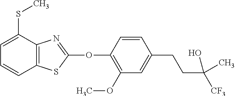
C1(OC2=NC3=C(S2)C=CC=C3SC)=C(OC)C=C(CCC([CF3])(O)C)C=C1
